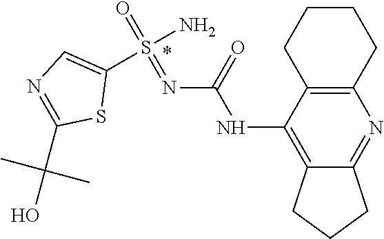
C12=C(C(NC(N=S(=O)(N)C3=CN=C(C(C)(C)O)S3)=O)=C3C(=N1)CCC3)CCCC2
